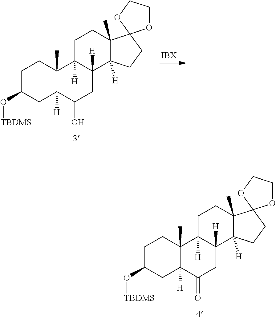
C1C(O[TBDMS])CC2([H])C(C)(C1)C1([H])C([H])(CC2O)C2([H])C(C)(CC1)C1(CC2)OCCO1.C1C(O[TBDMS])CC2([H])C(C)(C1)C1([H])C([H])(CC2=O)C2([H])C(C)(CC1)C1(CC2)OCCO1
